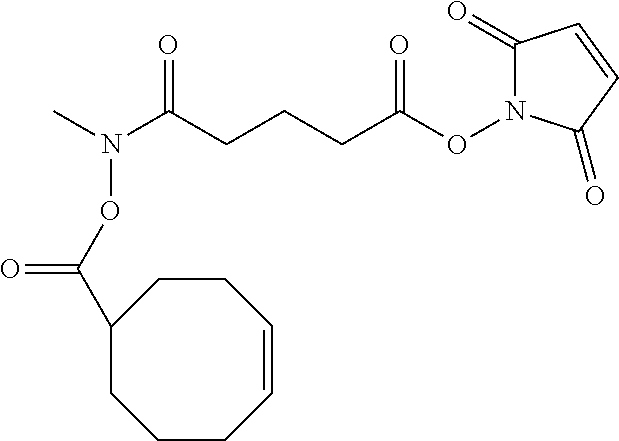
C1(=O)N(OC(CCCC(N(C)OC(C2CCCC=CCC2)=O)=O)=O)C(=O)C=C1
